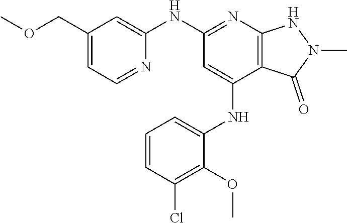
C1(COC)=CC=NC(NC2=NC3=C(C(NC4=CC=CC(Cl)=C4OC)=C2)C(=O)N(C)N3)=C1
